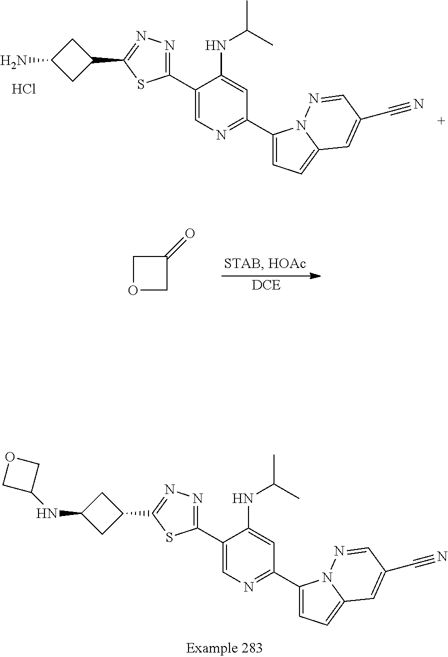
C1(C2=CN=C(C3=CC=C4N3N=CC(C#N)=C4)C=C2NC(C)C)=NN=C(C2CC(N)C2)S1.Cl.[DCE].O1CC(=O)C1.C1(C2=CN=C(C3=CC=C4N3N=CC(C#N)=C4)C=C2NC(C)C)=NN=C(C2CC(NC3COC3)C2)S1
